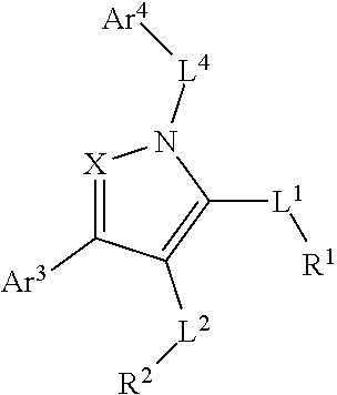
[X]1=C([Ar3])C([L2][R2])=C([L1][R1])N1[L4][Ar4]
